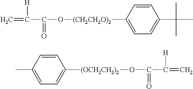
C1=CC([(CH2CH2O)2]OC(C(=C)[H])=O)=CC=C1C(C)(C)C.C1(C)=CC=C([(OCH2CH2)2]OC(C([H])=C)=O)C=C1
